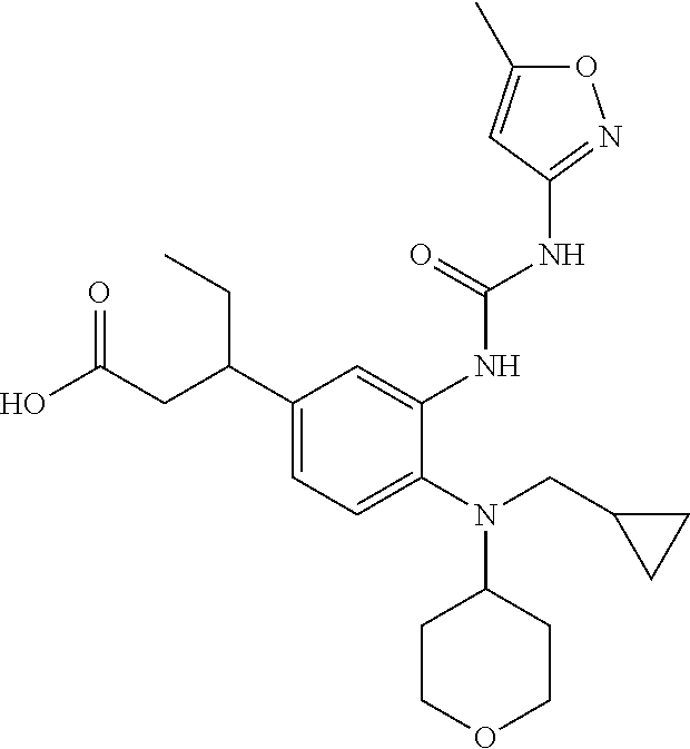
N(C1CCOCC1)(CC1CC1)C1=CC=C(C(CC(O)=O)CC)C=C1NC(NC1=NOC(C)=C1)=O
